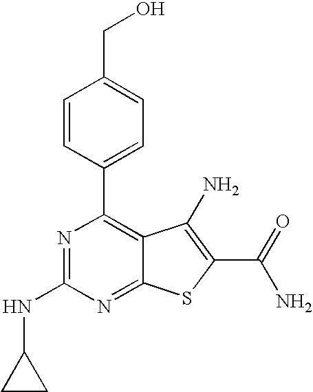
N1=C(NC2CC2)N=C2C(=C1C1=CC=C(CO)C=C1)C(N)=C(C(N)=O)S2
